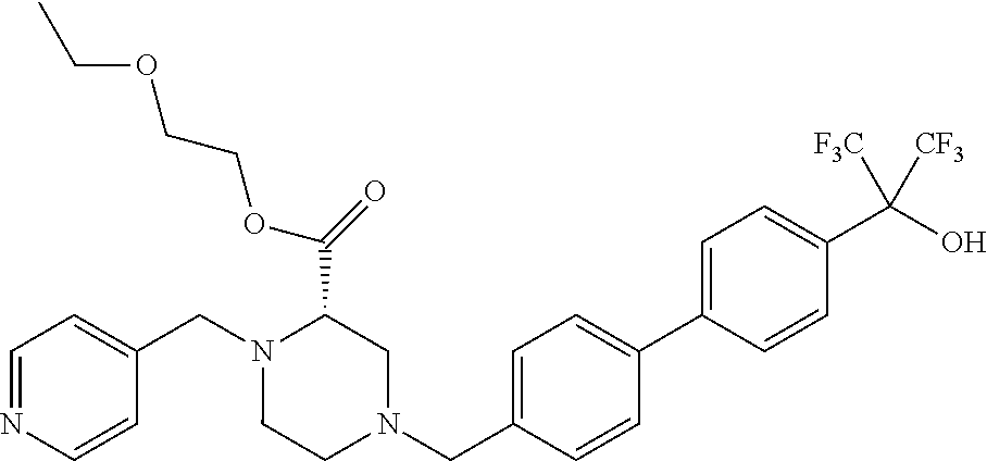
C1=NC=CC(CN2CCN(CC3=CC=C(C4=CC=C(C(O)([CF3])[CF3])C=C4)C=C3)CC2C(=O)OCCOCC)=C1
